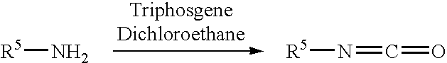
[R5]N.[R5]N=C=O
